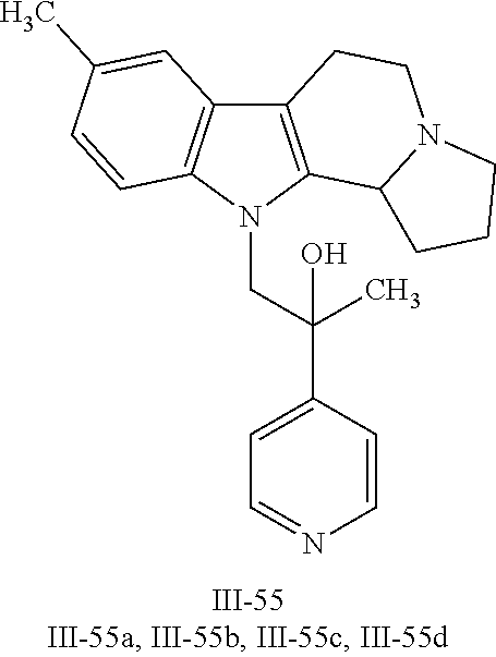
N1(CC(C2=CC=NC=C2)(C)O)C2=C(C3=C1C=CC(C)=C3)CCN1C2CCC1
